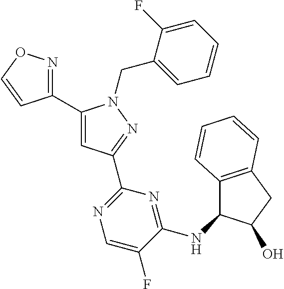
C1(C2=NOC=C2)=CC(C2=NC=C(F)C(NC3C4=C(CC3O)C=CC=C4)=N2)=NN1CC1=CC=CC=C1F
